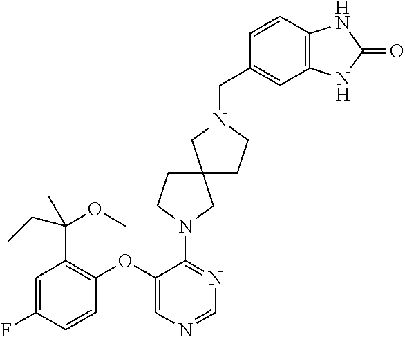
C1(N2CCC3(CCN(CC4=CC5=C(C=C4)NC(=O)N5)C3)C2)=NC=NC=C1OC1=C(C(OC)(C)CC)C=C(F)C=C1
